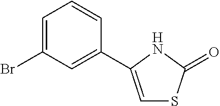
C1=C(Br)C=C(C2=CSC(=O)N2)C=C1
